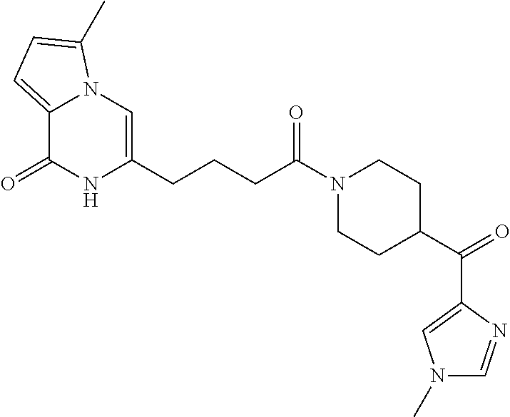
C12=CC=C(C)N1C=C(CCCC(N1CCC(C(=O)C3=CN(C)C=N3)CC1)=O)NC2=O
